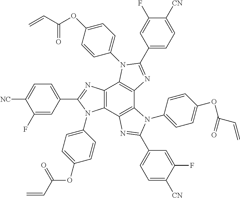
C12=C(C3=C(C4=C1N(C1=CC=C(OC(C=C)=O)C=C1)C(C1=CC=C([CN])C(F)=C1)=N4)N(C1=CC=C(OC(=O)C=C)C=C1)C(C1=CC=C([CN])C(F)=C1)=N3)N(C1=CC=C(OC(=O)C=C)C=C1)C(C1=CC=C([NC])C(F)=C1)=N2
